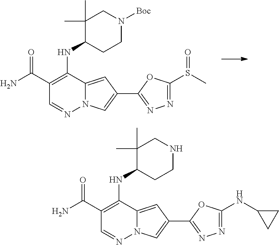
C1(NC2=C(C(N)=O)C=NN3C2=CC(C2=NN=C(S(C)=O)O2)=C3)CCN([Boc])CC1(C)C.C1(NC2=C(C(N)=O)C=NN3C2=CC(C2=NN=C(NC4CC4)O2)=C3)CCNCC1(C)C
